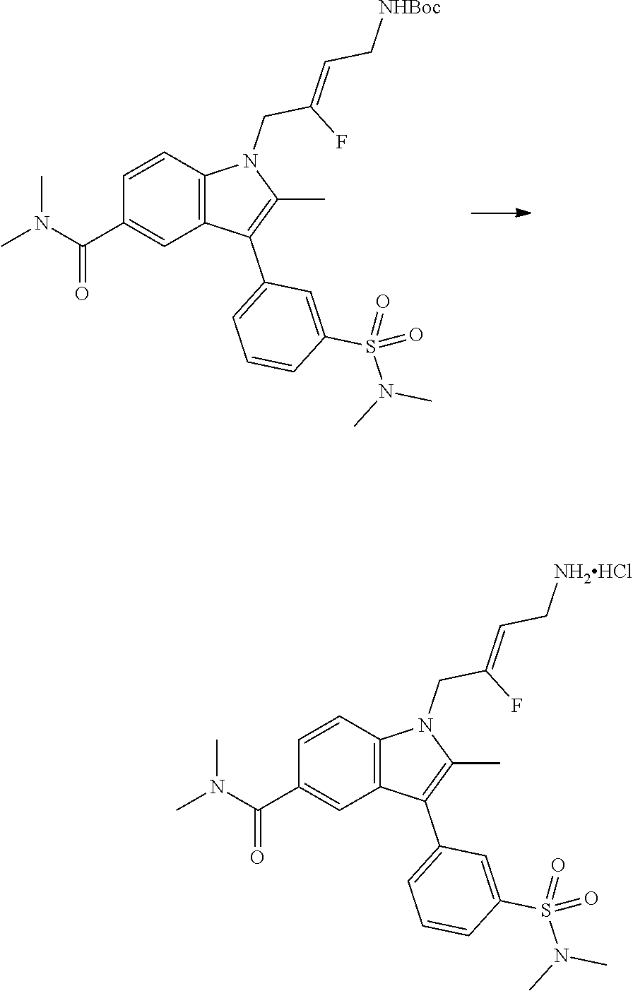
C1=CC2=C(C=C1C(N(C)C)=O)C(C1=CC=CC(S(=O)(N(C)C)=O)=C1)=C(C)N2CC(F)=CC[NHBoc].C1=CC2=C(C=C1C(N(C)C)=O)C(C1=CC=CC(S(=O)(N(C)C)=O)=C1)=C(C)N2CC(F)=CC[NH2HCl]
